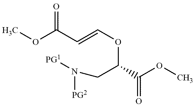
COC(C=COC(C(OC)=O)CN([PG2])[PG1])=O
